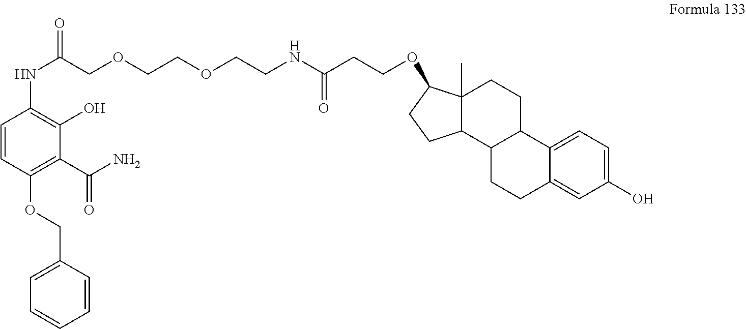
C1=CC(OCC2=CC=CC=C2)=C(C(N)=O)C(O)=C1NC(=O)COCCOCCNC(CCOC1C2(C)CCC3C4=CC=C(O)C=C4CCC3C2CC1)=O
